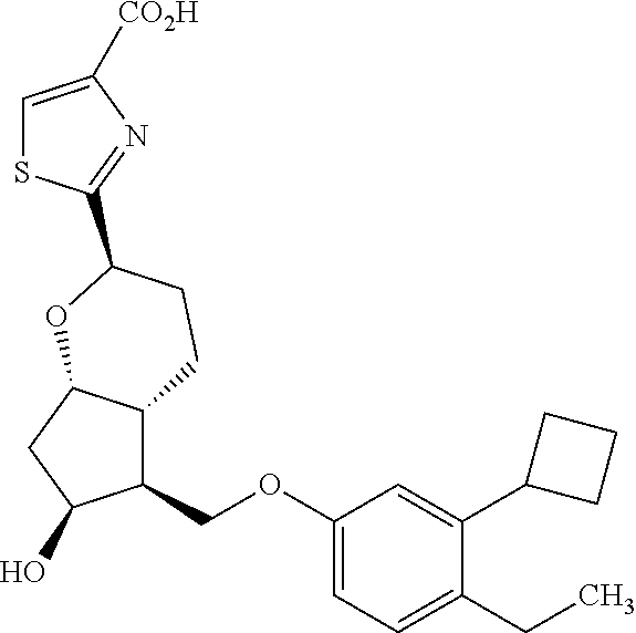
C1(COC2=CC=C(CC)C(C3CCC3)=C2)C2C(CC1O)OC(C1=NC([CO2H])=CS1)CC2
